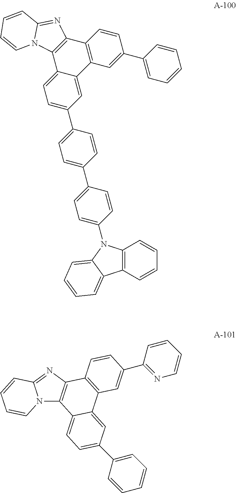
C1=C(C2=CC=C(C3=CC=C(N4C5=C(C=CC=C5)C5=CC=CC=C45)C=C3)C=C2)C=C2C(=C1)C1=C(C3=C2C=C(C2=CC=CC=C2)C=C3)N=C2N1C=CC=C2.N12C3=C(N=C1C=CC=C2)C1=C(C2=CC(C4=CC=CC=C4)=CC=C32)C=C(C2=NC=CC=C2)C=C1
